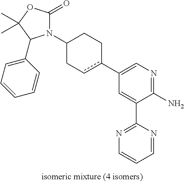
N1(C2Ccc(C3=CN=C(N)C(C4=NC=CC=N4)=C3)CC2)C(=O)OC(C)(C)C1C1=CC=CC=C1
